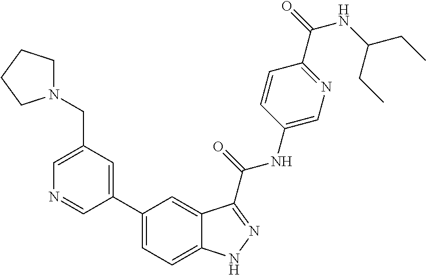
C1(CN2CCCC2)=CN=CC(C2=CC=C3C(=C2)C(C(NC2=CN=C(C(=O)NC(CC)CC)C=C2)=O)=NN3)=C1
